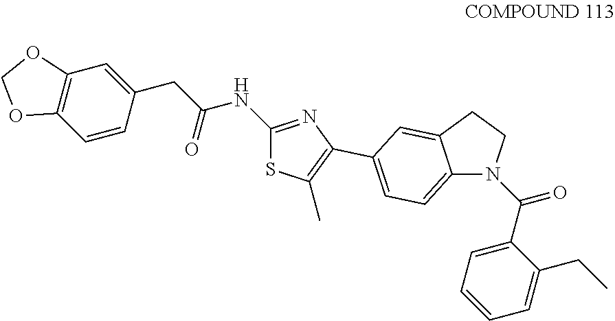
C1(C(=O)N2C3=CC=C(C4=C(C)SC(NC(CC5=CC6=C(C=C5)OCO6)=O)=N4)C=C3CC2)=CC=CC=C1CC
